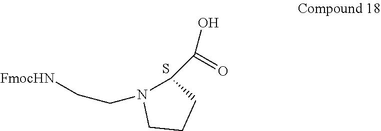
C(N1C(C(O)=O)CCC1)C[FmocHN].S
